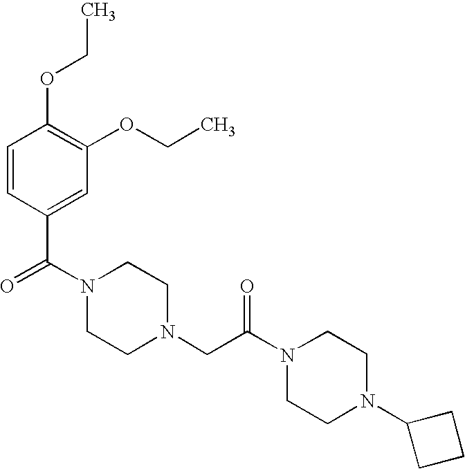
C1=CC(C(N2CCN(CC(N3CCN(C4CCC4)CC3)=O)CC2)=O)=CC(OCC)=C1OCC
